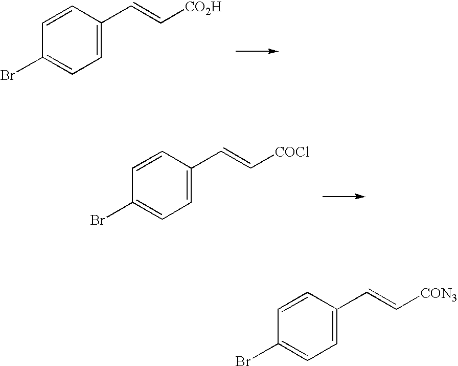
C1=CC(C=C[CO2H])=CC=C1Br.C1=CC(C=C[COCl])=CC=C1Br.C1=CC(C=C[CON3])=CC=C1Br
